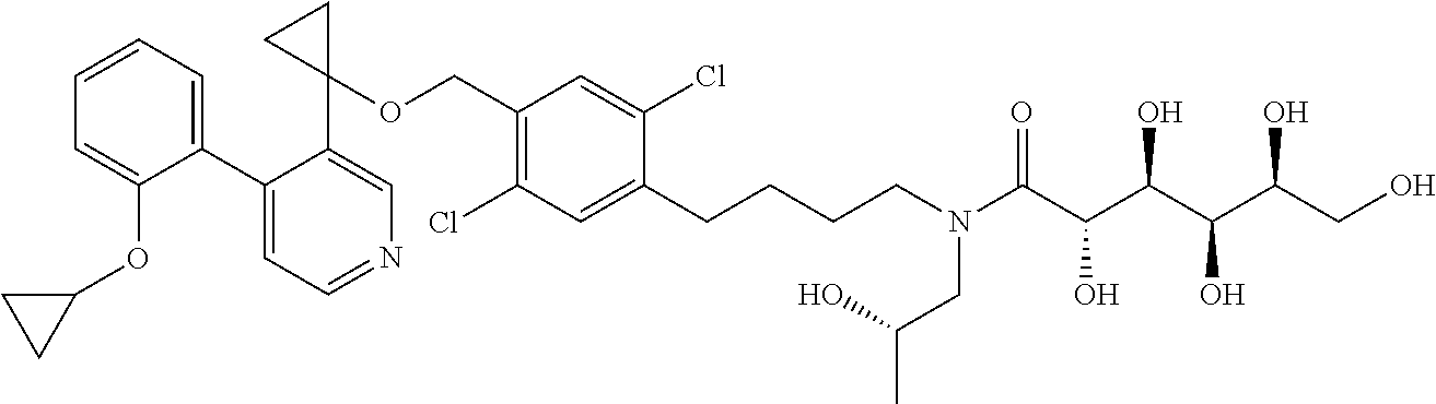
C1(C2=CC=CC=C2OC2CC2)=CC=NC=C1C1(OCC2=C(Cl)C=C(CCCCN(C(C(C(C(C(CO)O)O)O)O)=O)CC(C)O)C(Cl)=C2)CC1
